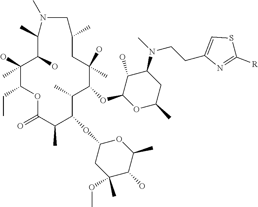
C1(O)(C)C(O)C(C)N(C)CC(C)CC(O)(C)C(OC2OC(C)CC(N(C)CCC3=CSC([R])=N3)C2O)C(C)C(OC2CC(C)(OC)C(O)C(C)O2)C(C)C(=O)OC1CC
